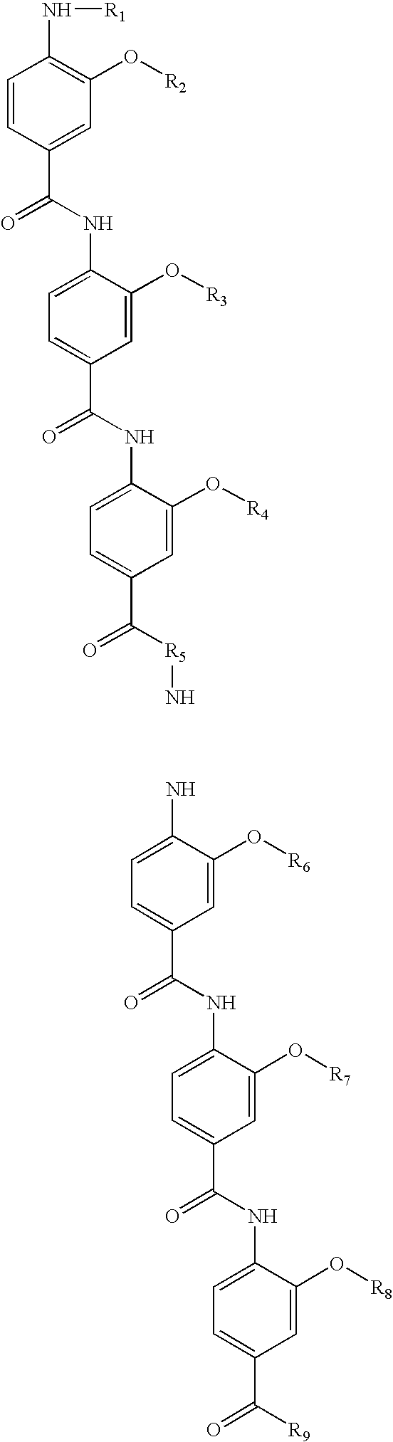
C1=C(N)C(O[R6])=CC(C(NC2=CC=C(C(NC3=CC=C(C([R9])=O)C=C3O[R8])=O)C=C2O[R7])=O)=C1.C1=CC(C(NC2=CC=C(C(NC3=CC=C(C([R5]N)=O)C=C3O[R4])=O)C=C2O[R3])=O)=CC(O[R2])=C1N[R1]
